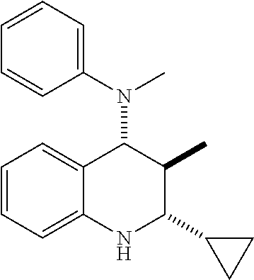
C1=CC=C2C(=C1)C(N(C)C1=CC=CC=C1)C(C)C(C1CC1)N2
